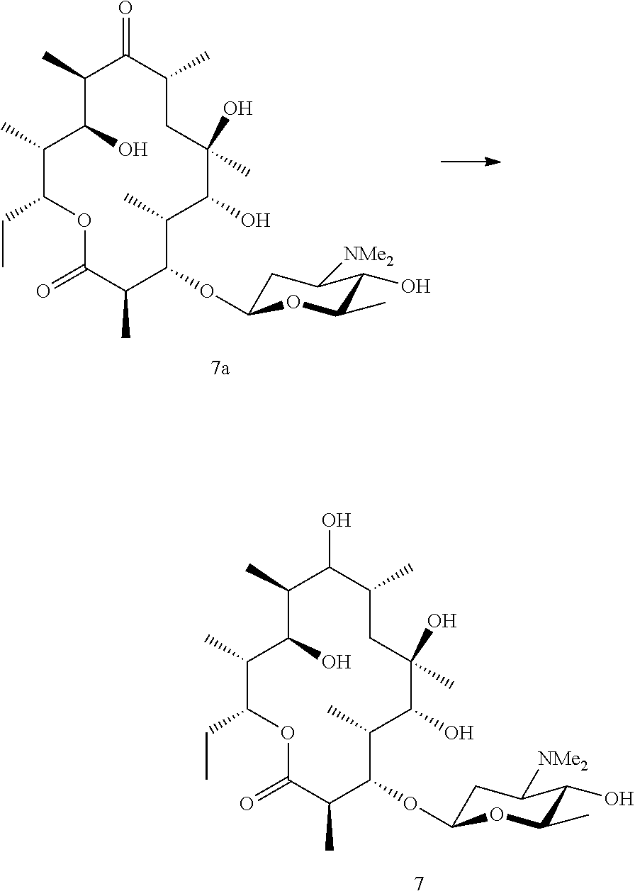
C1(C)C(O)C(C)C(CC)OC(=O)C(C)C(OC2CC([NMe2])C(O)C(C)O2)C(C)C(O)C(O)(C)CC(C)C1=O.C1(C)C(O)C(C)C(CC)OC(=O)C(C)C(OC2CC([NMe2])C(O)C(C)O2)C(C)C(O)C(O)(C)CC(C)C1O
